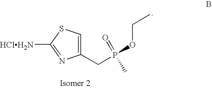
C1(CP(OCC)(=O)C)=CSC([HClH2N])=N1
